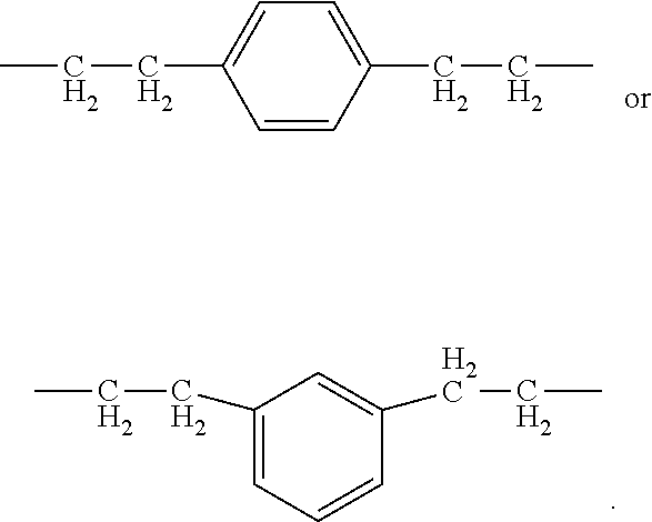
CCCC1=CC=C(CCC)C=C1.C1(CCC)=CC=CC(CCC)=C1
